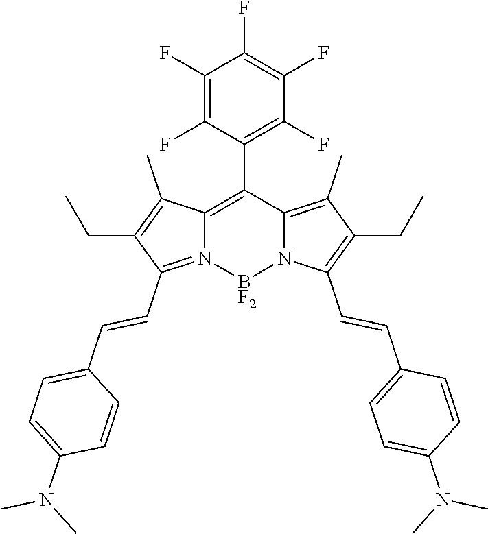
C1(F)=C(F)C(C2=C3N(=C(C=CC4=CC=C(N(C)C)C=C4)C(CC)=C3C)[BF2]N3C2=C(C)C(CC)=C3C=CC2=CC=C(N(C)C)C=C2)=C(F)C(F)=C1F
